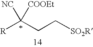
[R]C(CC[SO2R])([COOEt])[NC]
